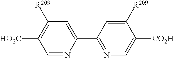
C1=NC(C2=NC=C([CO2H])C([R209])=C2)=CC([R209])=C1[HO2C]
